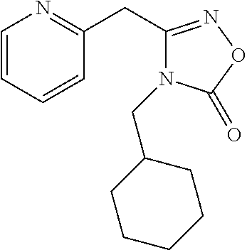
C1=CC=CC(CC2=NOC(=O)N2CC2CCCCC2)=N1
